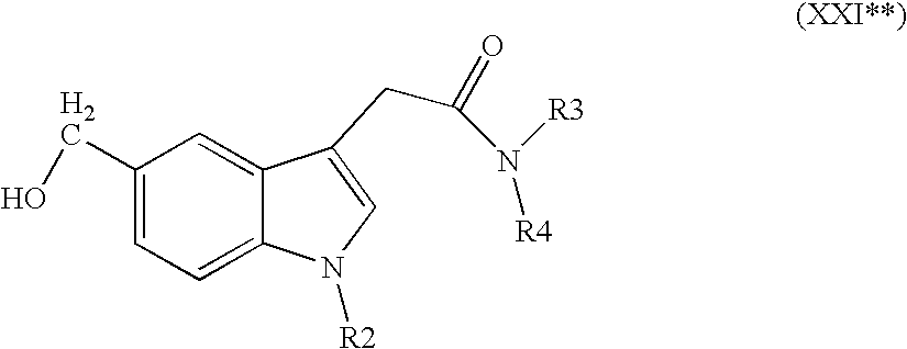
C1=C2C(=CC(CO)=C1)C(CC(N([R3])[R4])=O)=CN2[R2]
